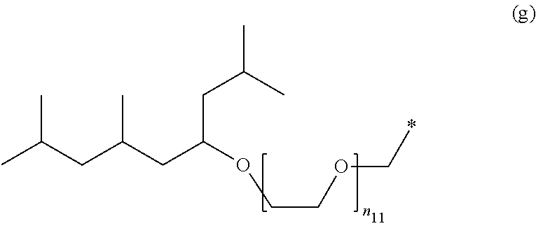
CC(CC(CC(CC(C)C)OCCOC*)C)C
